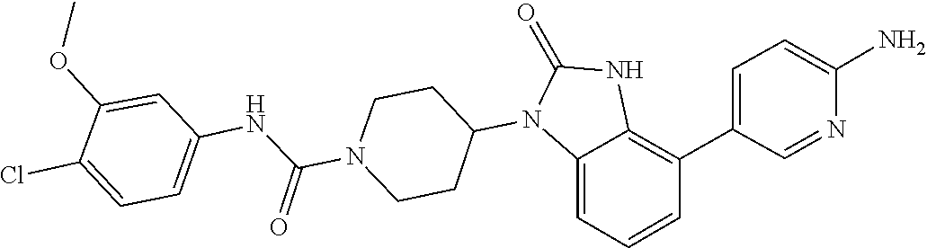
C1CN(C(NC2=CC=C(Cl)C(OC)=C2)=O)CCC1N1C(=O)NC2=C(C3=CC=C(N)N=C3)C=CC=C12
